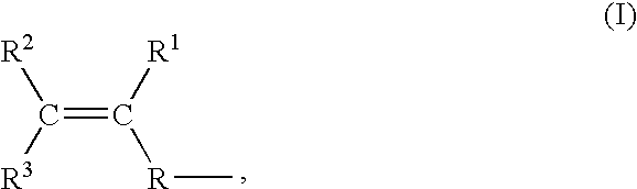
C(=C([R1])[R]C)([R3])[R2]
